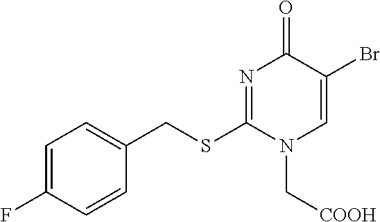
C1=C(F)C=CC(CSC2=NC(=O)C(Br)=CN2C[COOH])=C1
